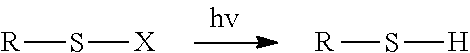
[R]S[X].[R]S[H]
